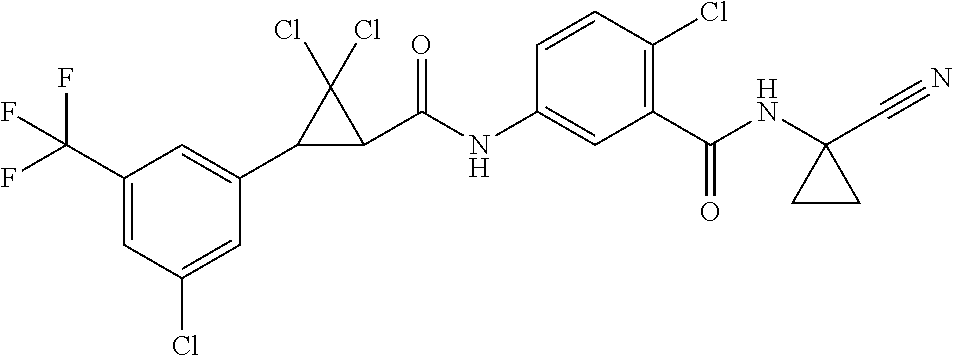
C1(C(F)(F)F)=CC(Cl)=CC(C2C(C(NC3=CC(C(NC4(C#N)CC4)=O)=C(Cl)C=C3)=O)C2(Cl)Cl)=C1
